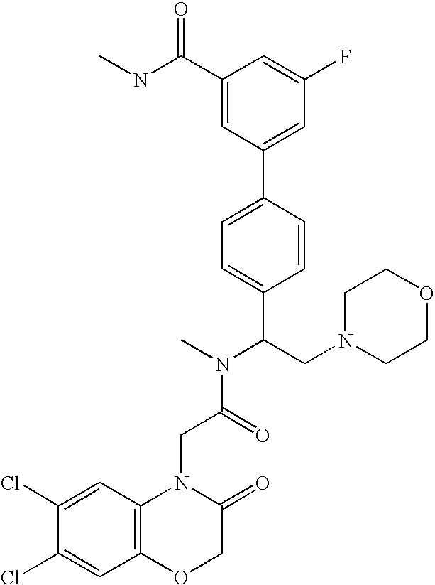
C1(Cl)=CC2=C(C=C1Cl)N(CC(N(C)C(CN1CCOCC1)C1=CC=C(C3=CC(F)=CC(C(NC)=O)=C3)C=C1)=O)C(=O)CO2
